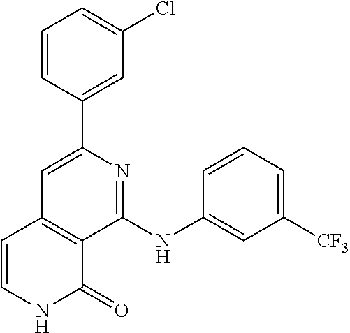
C1(C2=CC3=C(C(NC4=CC([CF3])=CC=C4)=N2)C(=O)NC=C3)=CC(Cl)=CC=C1
